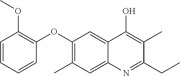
CC1=C(OC2=C(OC)C=CC=C2)C=C2C(=C1)N=C(CC)C(C)=C2O
